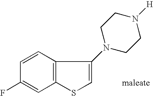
C1=CC2=C(C=C1F)SC=C2N1CCN([H])CC1.[maleate]
